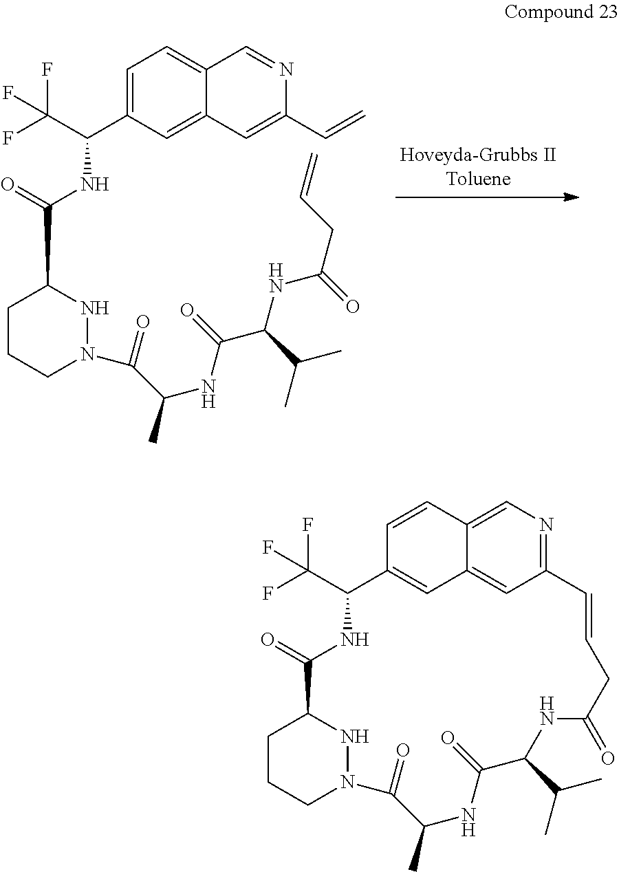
C1=CC2=CN=C3C=C2C=C1C(C(F)(F)F)NC(=O)C1CCCN(N1)C(=O)C(C)NC(=O)C(C(C)C)NC(=O)CC=C3.C1=C(C(C(F)(F)F)NC(=O)C2CCCN(C(=O)C(NC(=O)C(NC(=O)CC=C)C(C)C)C)N2)C=C2C(=C1)C=NC(C=C)=C2
